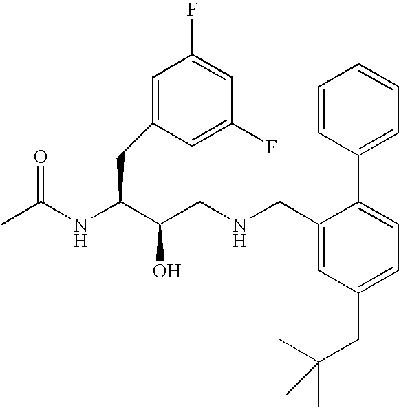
CC(NC(C(CNCC1=CC(CC(C)(C)C)=CC=C1C1=CC=CC=C1)O)CC1=CC(F)=CC(F)=C1)=O
